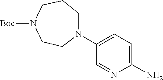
C1(N)=CC=C(N2CCCN([Boc])CC2)C=N1
